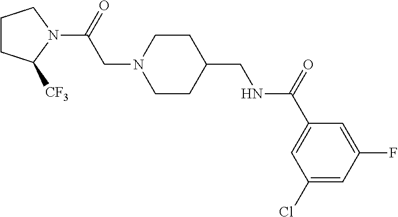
C1CC([CF3])N(C(CN2CCC(CNC(C3=CC(Cl)=CC(F)=C3)=O)CC2)=O)C1
